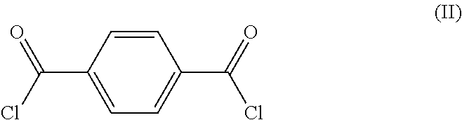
C1=C(C(=O)Cl)C=CC(C(Cl)=O)=C1
